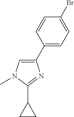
C1(C2=CC=C(Br)C=C2)=CN(C)C(C2CC2)=N1
